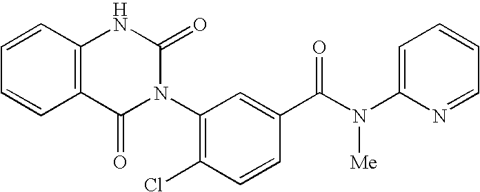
C12=C(C=CC=C1)NC(=O)N(C1=C(Cl)C=CC(C(N(C3=CC=CC=N3)[Me])=O)=C1)C2=O
